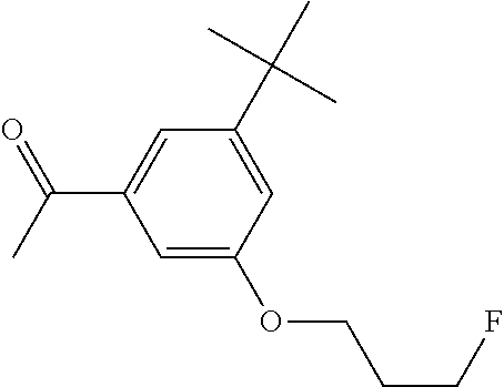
C1=C(C(C)(C)C)C=C(C(=O)C)C=C1OCCCF
